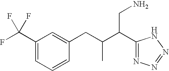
C(C(C1=NN=NN1)CN)(CC1=CC(C(F)(F)F)=CC=C1)C
